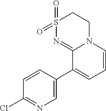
S1(=O)(=O)N=C2N(CC1)C=CC=C2C1=CN=C(Cl)C=C1
